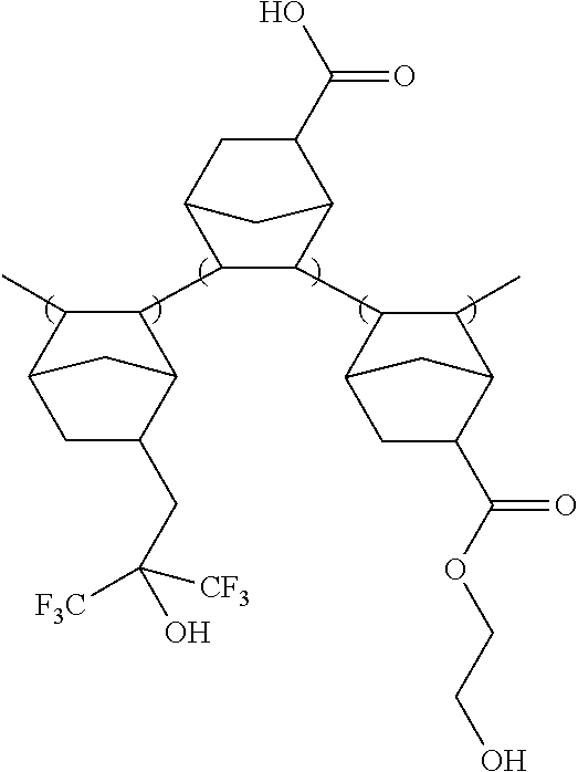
C1(C2C(C)C3CC(CC([F3C])(O)[CF3])C2C3)C(C2C(C)C3C(C(OCCO)=O)CC2C3)C2C(C(O)=O)CC1C2
